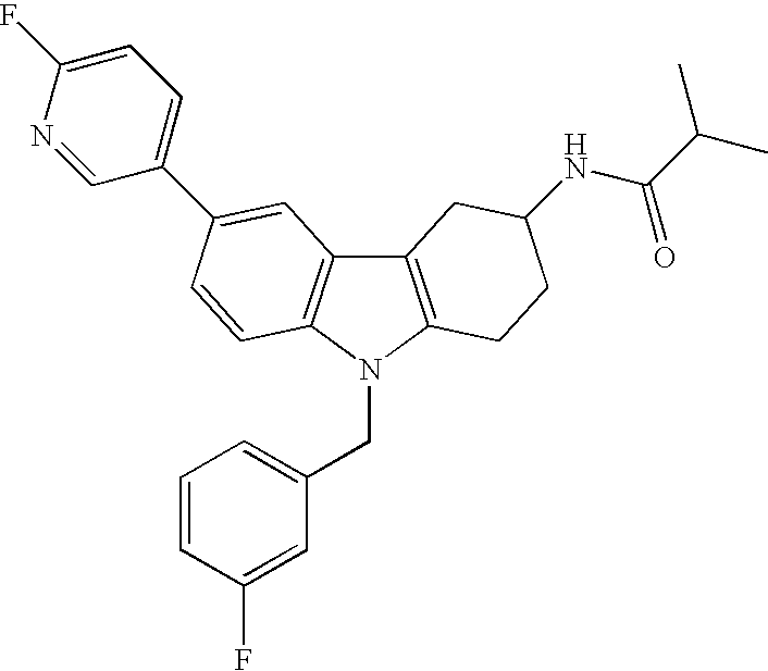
C12=C(N(CC3=CC=CC(F)=C3)C3=C1C=C(C1=CC=C(F)N=C1)C=C3)CCC(NC(C(C)C)=O)C2
